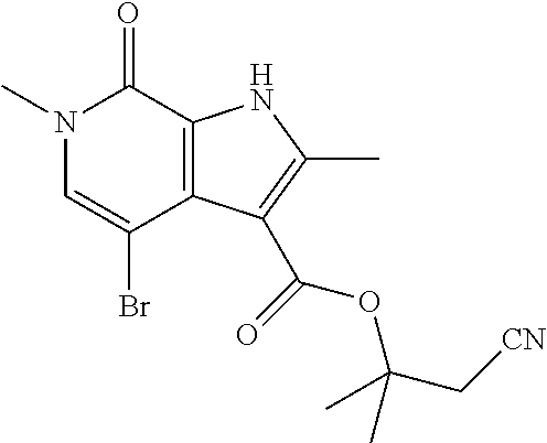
N1(C)C=C(Br)C2=C(C1=O)NC(C)=C2C(OC(C[CN])(C)C)=O
